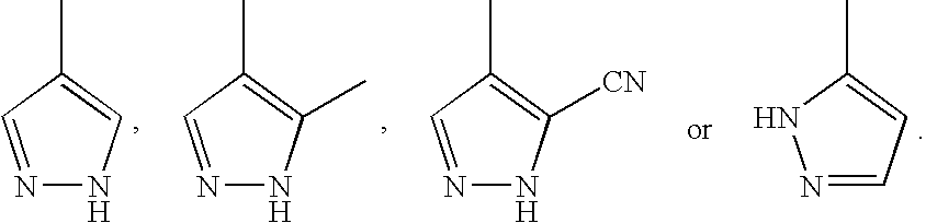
N1=CC(C)=CN1.N1=CC(C)=C(C)N1.N1=CC(C)=C([CN])N1.N1=CC=C(C)N1
